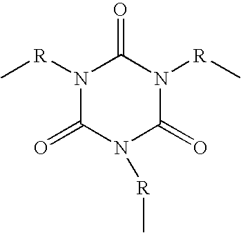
N1([R]C)C(=O)N([R]C)C(=O)N([R]C)C1=O
